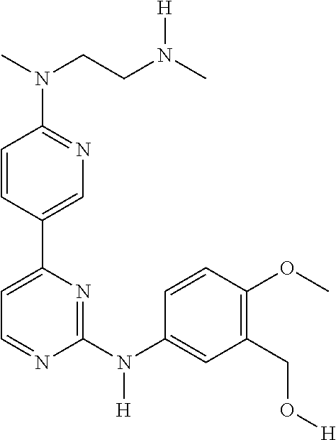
C1=CC(OC)=C(CO[H])C=C1N(C1=NC(C2=CN=C(N(C)CCN(C)[H])C=C2)=CC=N1)[H]
